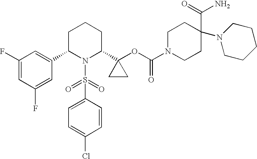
C1(F)=CC(C2N(S(=O)(=O)C3=CC=C(Cl)C=C3)C(C3(OC(N4CCC(C(=O)N)(N5CCCCC5)CC4)=O)CC3)CCC2)=CC(F)=C1
